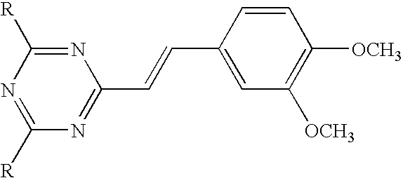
N1=C([R])N=C([R])N=C1C=CC1=CC([OCH3])=C([OCH3])C=C1
